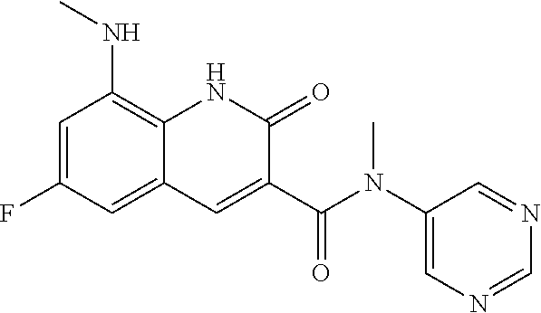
C1=C(F)C=C2C(=C1NC)NC(=O)C(C(N(C1=CN=CN=C1)C)=O)=C2
